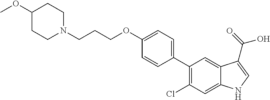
C1(C2=C(Cl)C=C3C(=C2)C(C(=O)O)=CN3)=CC=C(OCCCN2CCC(OC)CC2)C=C1
